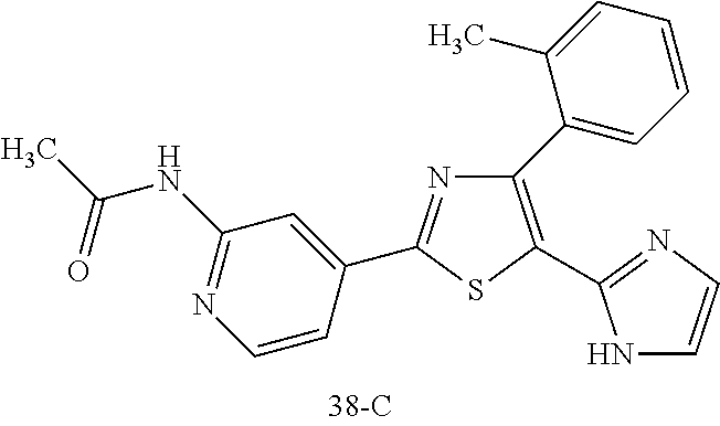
N1=C(C2=CC(NC(C)=O)=NC=C2)SC(C2=NC=CN2)=C1C1=CC=CC=C1C
